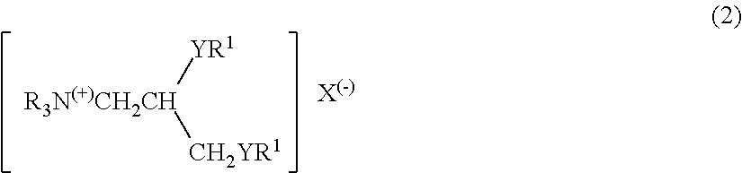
[YR1][R3N(+)CH2CH][CH2YR1]
